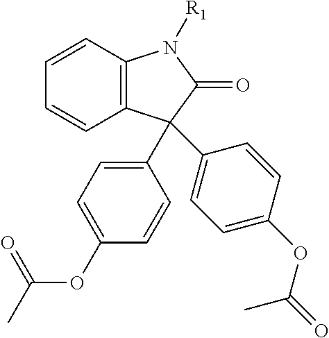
C1=CC2=C(C=C1)C(C1=CC=C(OC(C)=O)C=C1)(C1=CC=C(OC(=O)C)C=C1)C(=O)N2[R1]
